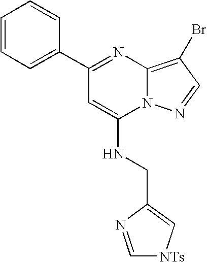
C1(C2=CC=CC=C2)=NC2=C(Br)C=NN2C(NCC2=C[NTs]C=N2)=C1
